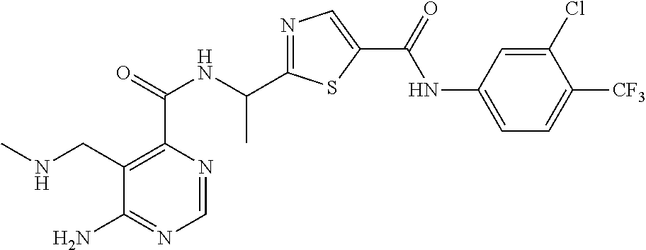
C1=NC(C(=O)NC(C2=NC=C(C(=O)NC3=CC=C([CF3])C(Cl)=C3)S2)C)=C(CNC)C(N)=N1
